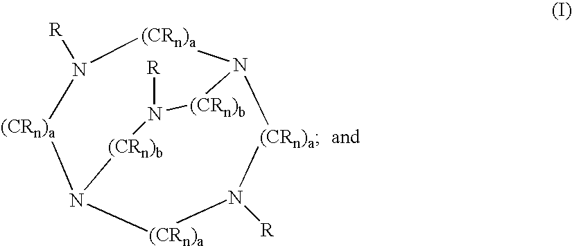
N1([R])[(CRn)a]N2[(CRn)a]N([R])[(CRn)a]N([(CRn)a]1)[(CRn)b]N([R])[(CRn)b]2
